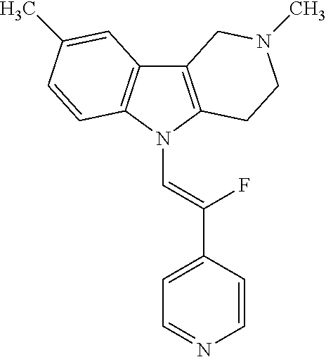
C12=C(N(C=C(C3=CC=NC=C3)F)C3=C1C=C(C)C=C3)CCN(C)C2
